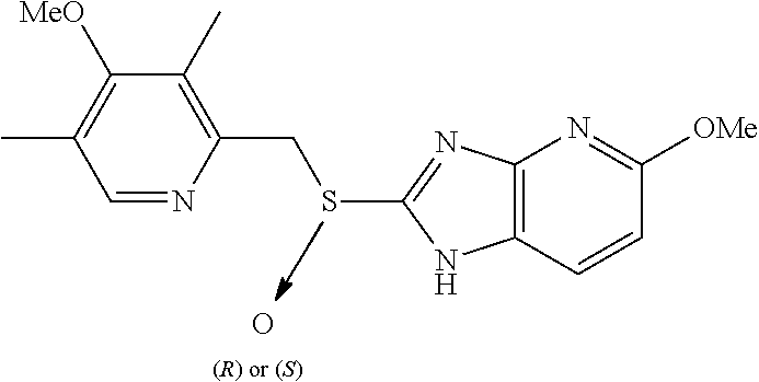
C1=NC(CSC2=NC3=C(N2)C=CC([OMe])=N3)=C(C)C([MeO])=C1C.O.[(R) or (S)]
